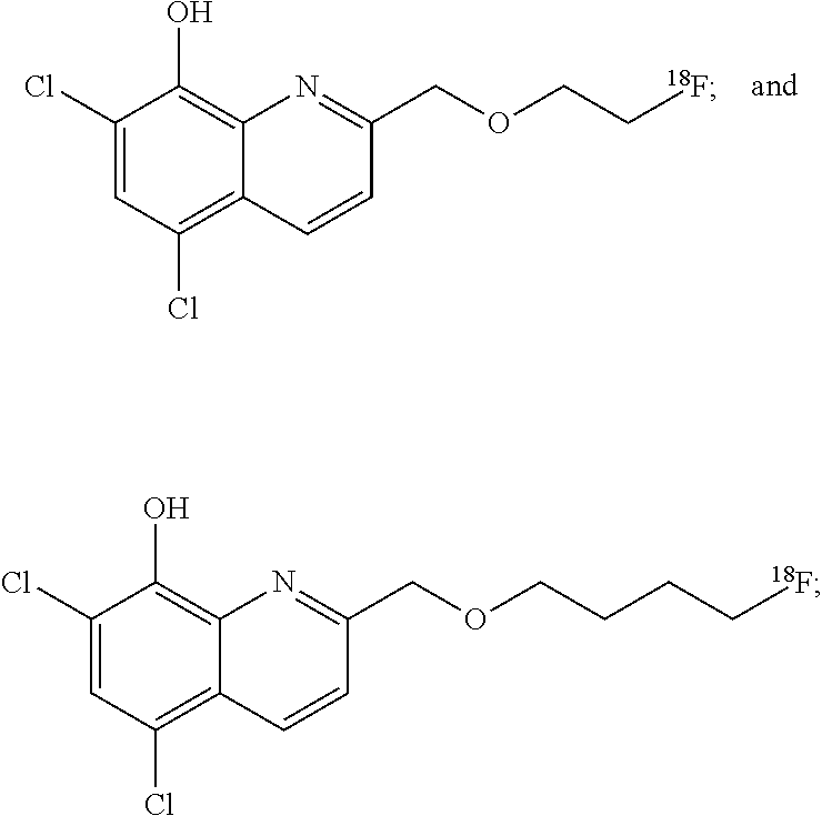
C1(Cl)=CC(Cl)=C2C(=C1O)N=C(COCC[18F])C=C2.C1(Cl)=CC(Cl)=C2C(=C1O)N=C(COCCCC[18F])C=C2
